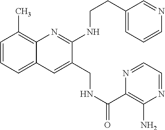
C1=CC=C2C(=C1C)N=C(NCCC1=CC=CN=C1)C(CNC(=O)C1=C(N)N=CC=N1)=C2
